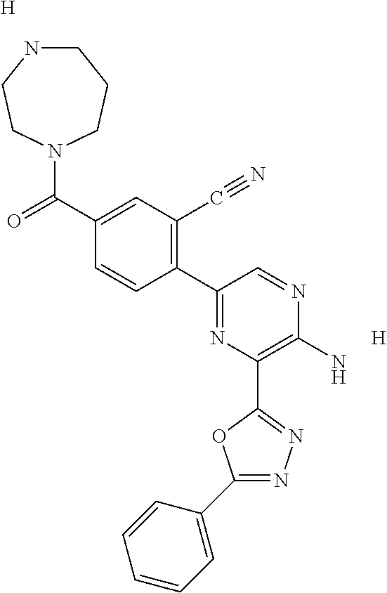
C1NCCN(C(C2=CC(C#N)=C(C3=NC(C4=NN=C(C5=CC=CC=C5)O4)=C(N)N=C3)C=C2)=O)CC1.[H].[H]
